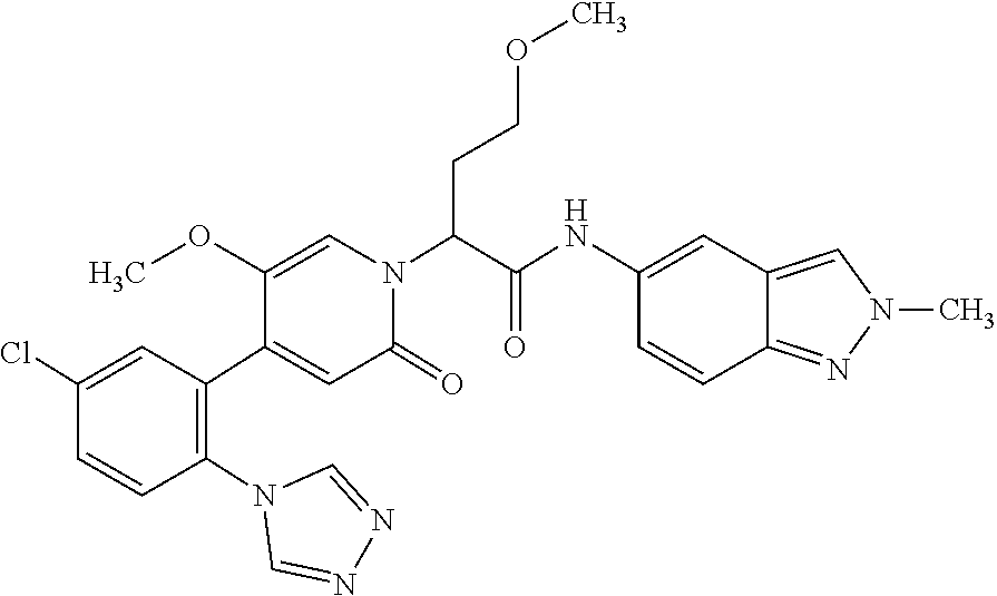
C1(Cl)=CC(C2=CC(=O)N(C(C(NC3=CC4=CN(C)N=C4C=C3)=O)CCOC)C=C2OC)=C(N2C=NN=C2)C=C1
